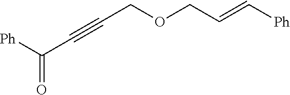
[Ph]C(C#CCOCC=C[Ph])=O
